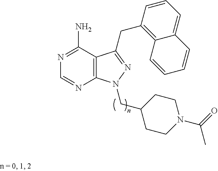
C1=NC2=C(C(N)=N1)C(CC1=C3C(=CC=C1)C=CC=C3)=NN2CC1CCN(C(=O)C)CC1
